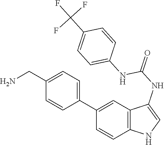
C12=C(C=C(C3=CC=C(CN)C=C3)C=C1)C(NC(=O)NC1=CC=C(C(F)(F)F)C=C1)=CN2
